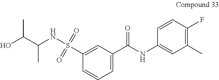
OC(C(NS(C1=CC(C(NC2=CC(C)=C(F)C=C2)=O)=CC=C1)(=O)=O)C)C
